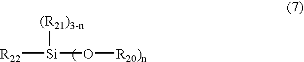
[R22][Si](O[R20)n])[(R21)3-n]
